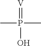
[V]=P(C)(C)O
